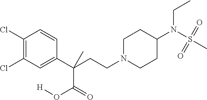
C1N(CCC(C2=CC(Cl)=C(Cl)C=C2)(C(O[H])=O)C)CCC(N(S(C)(=O)=O)CC)C1
